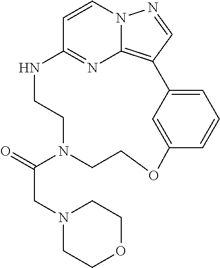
C1=CN2C3=C(C=N2)C2=CC=CC(=C2)OCCN(C(=O)CN2CCOCC2)CCNC1=N3
